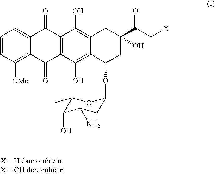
C1=CC([OMe])=C2C(=C1)C(=O)C1=C(C2=O)C(O)=C2C(=C1O)CC(C(C[X])=O)(O)CC2OC1CC(N)C(O)C(C)O1
